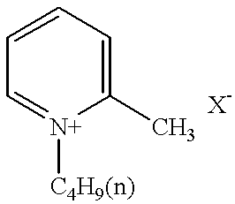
C1=CC=[N+]([C4H9(n)])C(C)=C1
